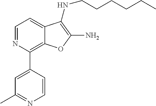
C1(C2=CC(C)=NC=C2)=C2C(=CC=N1)C(NCCCCCC)=C(N)O2
